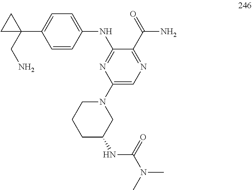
C1=C(C2(CN)CC2)C=CC(NC2=NC(N3CCCC(NC(N(C)C)=O)C3)=CN=C2C(=O)N)=C1
